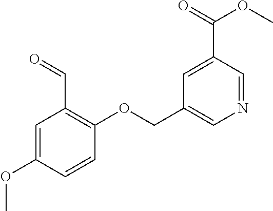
C1(COC2=C(C=O)C=C(OC)C=C2)=CN=CC(C(OC)=O)=C1
